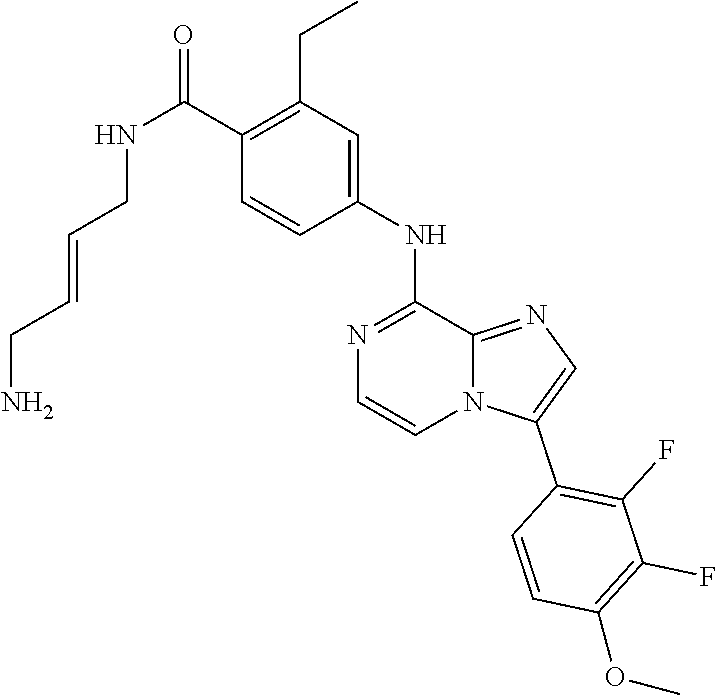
C1(C(NCC=CCN)=O)=C(CC)C=C(NC2=NC=CN3C2=NC=C3C2=C(F)C(F)=C(OC)C=C2)C=C1
